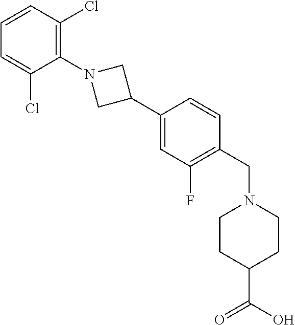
C1=CC(Cl)=C(N2CC(C3=CC(F)=C(CN4CCC(C(O)=O)CC4)C=C3)C2)C(Cl)=C1
